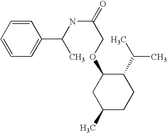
O(C1CC(C)CCC1C(C)C)CC(NC(C1=CC=CC=C1)C)=O
